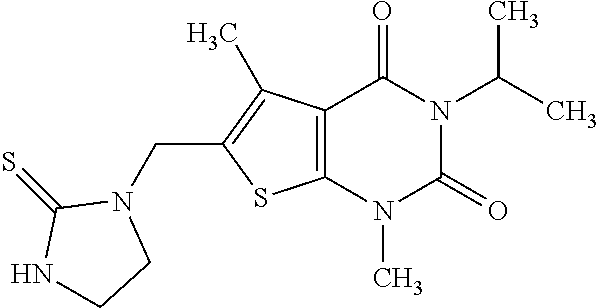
C12=C(N(C)C(=O)N(C(C)C)C1=O)SC(CN1C(=S)NCC1)=C2C
